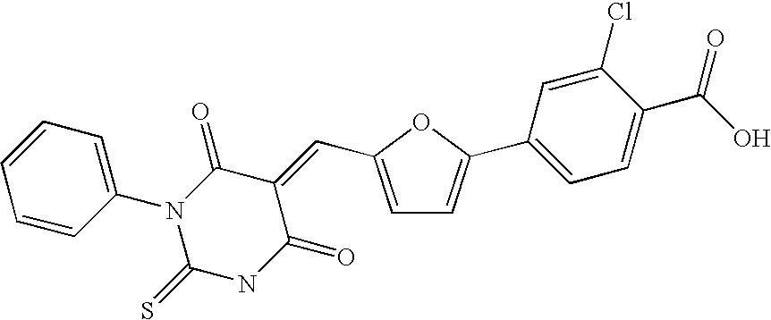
C1=C(C2=CC=C(C(O)=O)C(Cl)=C2)OC(C=C2C(=O)N(C3=CC=CC=C3)C(=S)NC2=O)=C1
